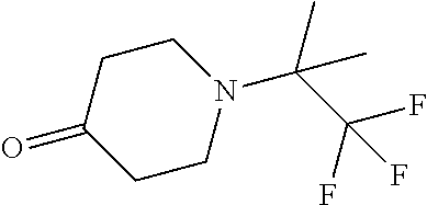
C1CN(C(C(F)(F)F)(C)C)CCC1=O
